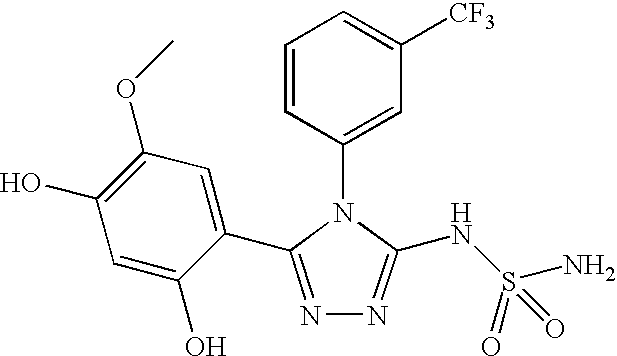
C1=CC(N2C(NS(N)(=O)=O)=NN=C2C2=CC(OC)=C(O)C=C2O)=CC([CF3])=C1
